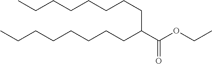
CCCCCCCCC(CCCCCCCC)C(OCC)=O
